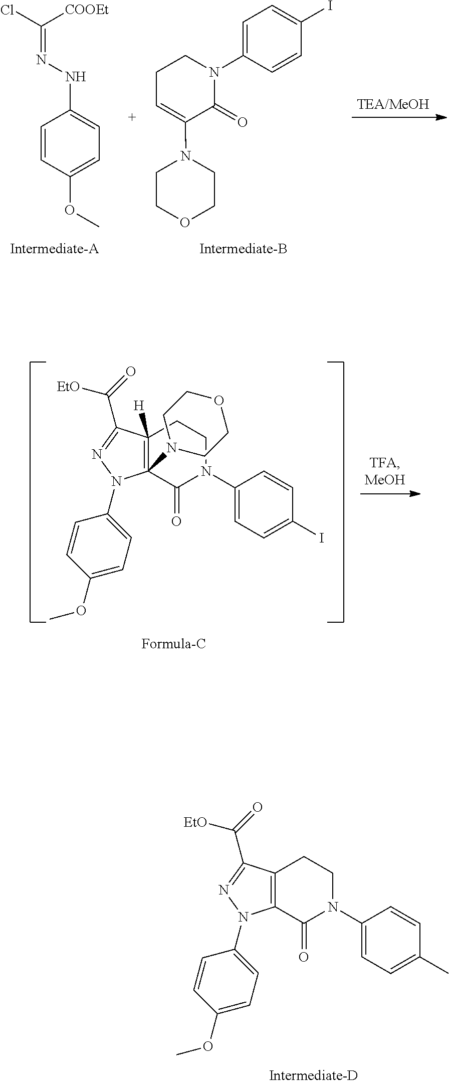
C1(N2C3=C(CCN(C4=CC=C(C)C=C4)C3=O)C(C([EtO])=O)=N2)=CC=C(OC)C=C1.C(=NNC1=CC=C(OC)C=C1)([COOEt])Cl.C1COCCN1C1=CCCN(C2=CC=C(I)C=C2)C1=O.C1(N2C3(N4CCOCC4)=C([H])(CCN(C4=CC=C(I)C=C4)C3=O)C(C([EtO])=O)=N2)=CC=C(OC)C=C1
